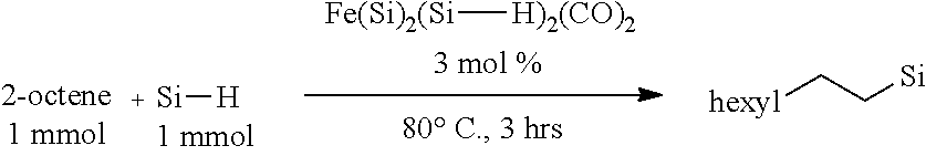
[Fe(Si)2(Si][H)2(CO)2].[Si][H].[hexyl]CC[Si]
